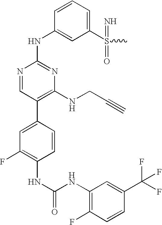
N(C1=C(F)C=CC(C(F)(F)F)=C1)C(NC1=C(F)C=C(C2=C(NCC#C)N=C(NC3=CC(S(=N)(=O)C)=CC=C3)N=C2)C=C1)=O
